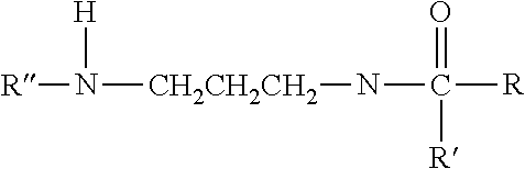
[R]N([H])[CH2CH2CH2]NC([R])(=O)[R]
